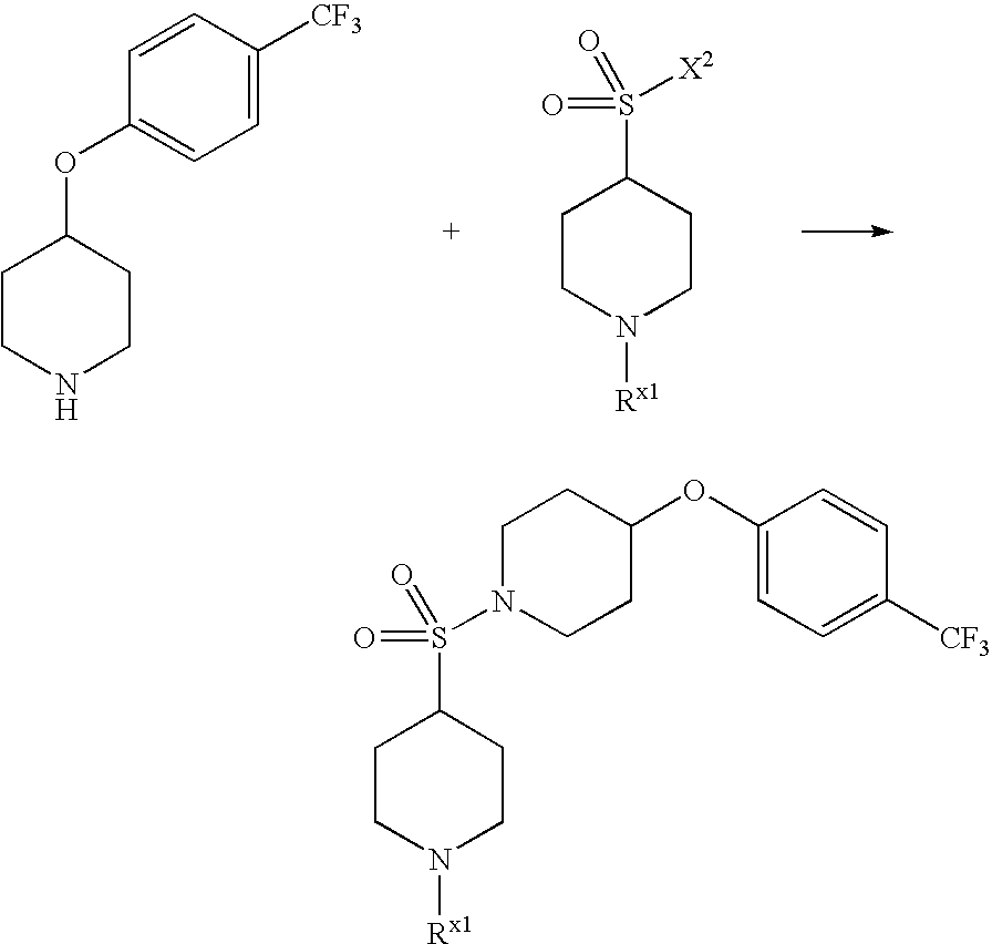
C1CC(OC2=CC=C([CF3])C=C2)CCN1S(C1CCN([Rx1])CC1)(=O)=O.C1CNCCC1OC1=CC=C([CF3])C=C1.C1CN([Rx1])CCC1S([X2])(=O)=O
